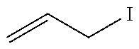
C=CCI
